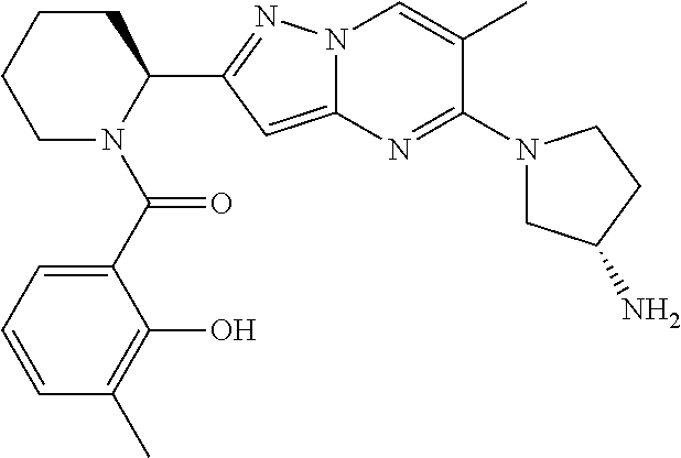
C1(C(=O)N2C(C3=NN4C(=C3)N=C(N3CC(N)CC3)C(C)=C4)CCCC2)=CC=CC(C)=C1O
